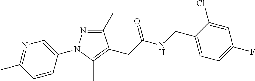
C1(C)=NN(C2=CN=C(C)C=C2)C(C)=C1CC(NCC1=CC=C(F)C=C1Cl)=O
